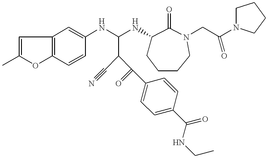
C1=C(C)OC2=C1C=C(NC(NC1CCCCN(CC(N3CCCC3)=O)C1=O)C(C(=O)C1=CC=C(C(NCC)=O)C=C1)C#N)C=C2
